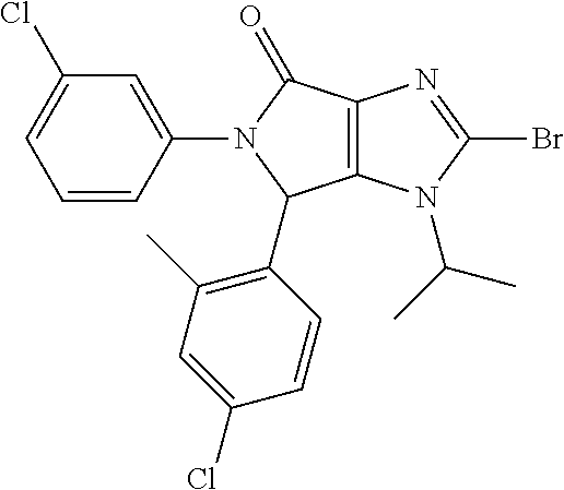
C1=CC(N2C(C3=C(C)C=C(Cl)C=C3)C3=C(C2=O)N=C(Br)N3C(C)C)=CC(Cl)=C1
